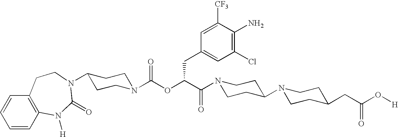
C1=CC2=C(C=C1)CCN(C1CCN(C(OC(C(N3CCC(N4CCC(CC(O[H])=O)CC4)CC3)=O)CC3=CC(Cl)=C(N)C([CF3])=C3)=O)CC1)C(=O)N2[H]
